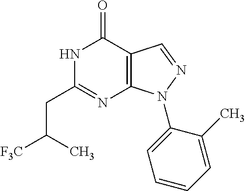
C(CC1=NC2=C(C(=O)N1)C=NN2C1=CC=CC=C1C)([F3C])C
